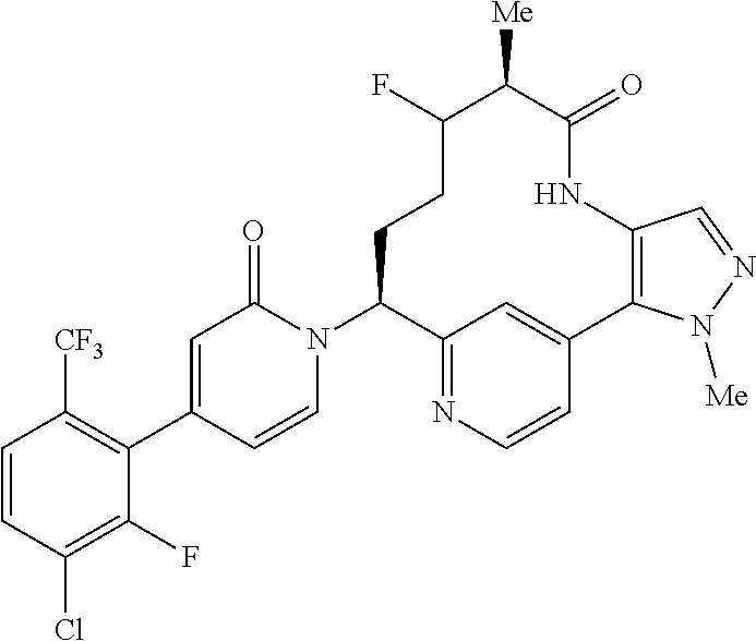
C1=CC(Cl)=C(F)C(C2=CC(=O)N(C3C4=NC=CC(=C4)C4=C(NC(=O)C([Me])C(F)CC3)C=NN4[Me])C=C2)=C1[CF3]
